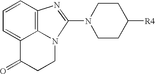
C12=CC=CC3=C1N(CCC2=O)C(N1CCC([R4])CC1)=N3
